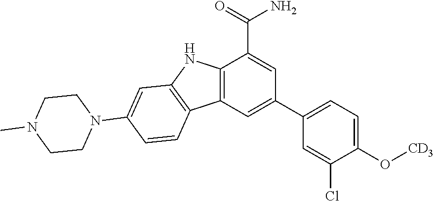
C12=C(C=C(C3=CC=C(O[CD3])C(Cl)=C3)C=C1C(=O)N)C1=C(N2)C=C(N2CCN(C)CC2)C=C1
